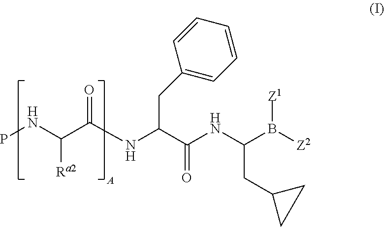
PNC(C(NC(C(NC(B([Z2])[Z1])CC1CC1)=O)CC1=CC=CC=C1)=O)[Ra2]
